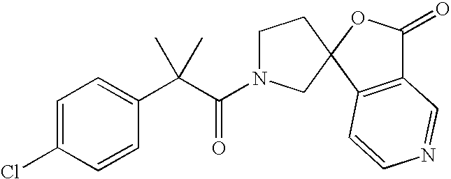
C1(C(C(=O)N2CCC3(C2)C2=C(C(=O)O3)C=NC=C2)(C)C)=CC=C(Cl)C=C1
